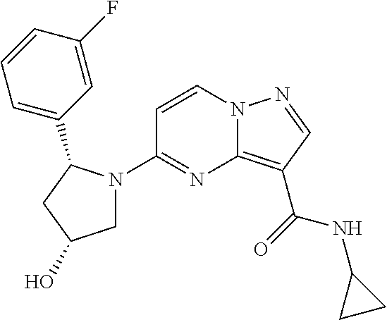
C1=CN2C(=C(C(=O)NC3CC3)C=N2)N=C1N1CC(O)CC1C1=CC=CC(F)=C1
